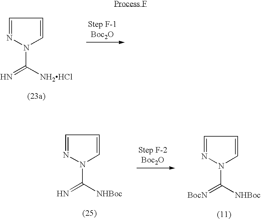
C(N1N=CC=C1)([NH2HCl])=N.C(N1N=CC=C1)([NHBoc])=N.C(N1N=CC=C1)([NHBoc])=[BocN]
